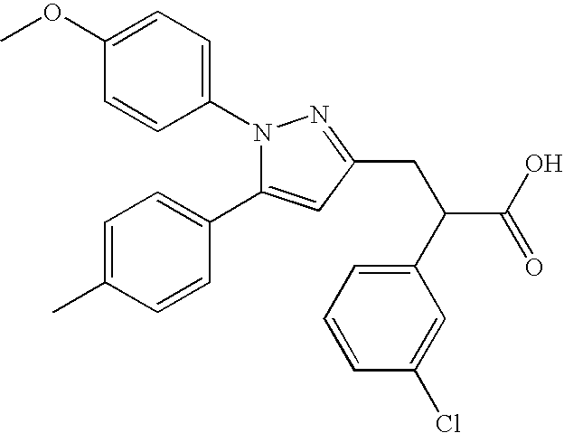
COC1=CC=C(N2C(C3=CC=C(C)C=C3)=CC(CC(C(O)=O)C3=CC=CC(Cl)=C3)=N2)C=C1
